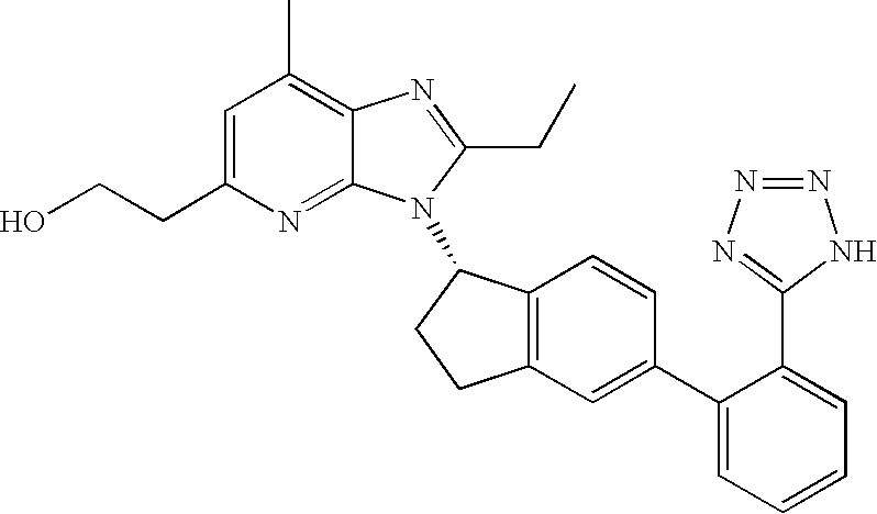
C1=C(CCO)N=C2C(=C1C)N=C(CC)N2C1C2=C(CC1)C=C(C1=CC=CC=C1C1=NN=NN1)C=C2
